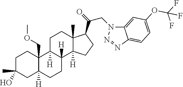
C1C(C)(O)CC2([H])C(COC)(C1)C1([H])C([H])(CC2)C2([H])C(C)(CC1)C(C(CN1C3=CC(OC(F)(F)F)=CC=C3N=N1)=O)CC2
